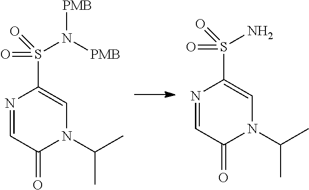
N1(C(C)C)C=C(S(N([PMB])[PMB])(=O)=O)N=CC1=O.N1(C(C)C)C=C(S(N)(=O)=O)N=CC1=O
